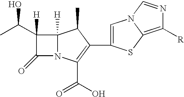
C12([H])N(C(C(O)=O)=C(C3=CN4C(=C([R])N=C4)S3)C1C)C(=O)C2(C(C)O)[H]
